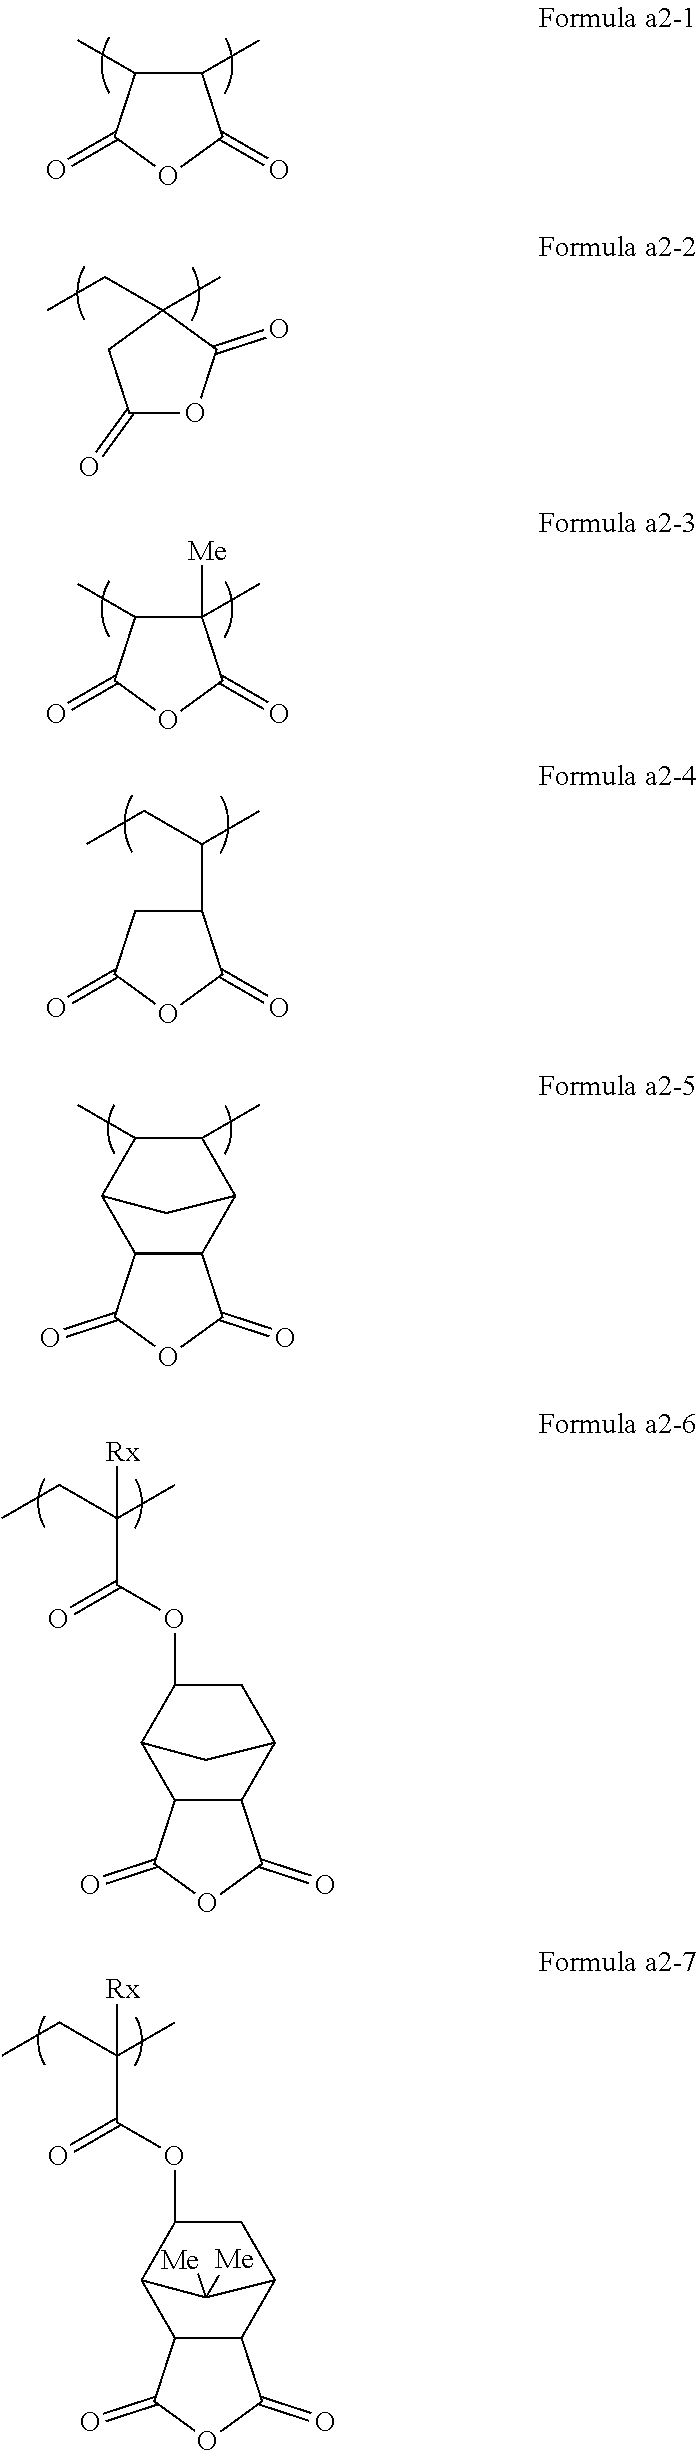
C1(C)C(C)C(=O)OC1=O.C1(=O)OC(=O)C(C)(CC)C1.C1(C)([Me])C(C)C(=O)OC1=O.C1(C(CC)C)CC(=O)OC1=O.C12C(C(=O)OC1=O)C1C(C)C(C)C2C1.C12C(C(=O)OC1=O)C1C(OC(C(CC)(C)[Rx])=O)CC2C1.C12C(C(=O)OC1=O)C1C(OC(C(CC)(C)[Rx])=O)CC2C1([Me])[Me]
